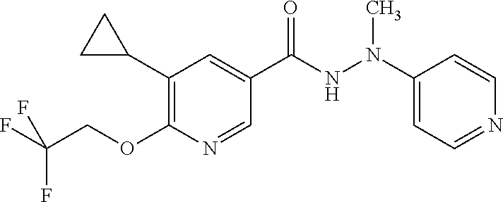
C1(C2CC2)=C(OCC(F)(F)F)N=CC(C(NN(C2=CC=NC=C2)C)=O)=C1
